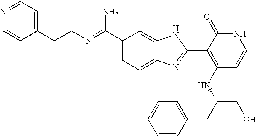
C(C1=CC(C)=C2C(=C1)NC(C1=C(NC(CO)CC3=CC=CC=C3)C=CNC1=O)=N2)(N)=NCCC1=CC=NC=C1
